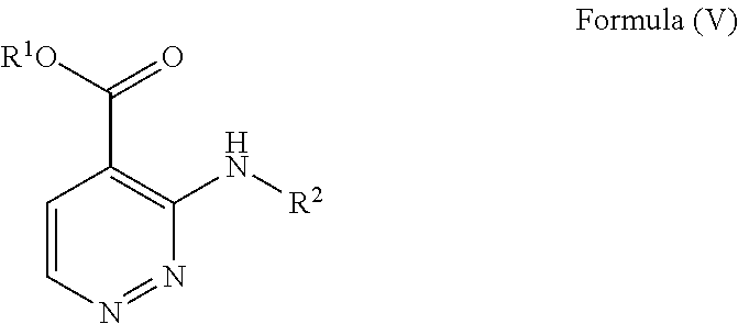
C1=CN=NC(N[R2])=C1C([R1O])=O
